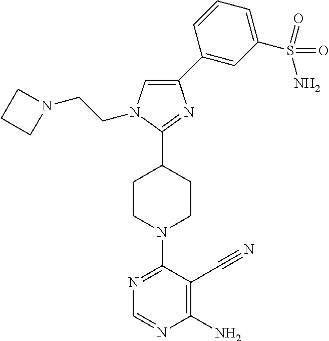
N1=C(N2CCC(C3=NC(C4=CC(S(=O)(N)=O)=CC=C4)=CN3CCN3CCC3)CC2)C(C#N)=C(N)N=C1
